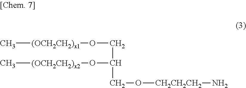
C[(OCH2CH2)x1]OCC(O[(OCH2CH2)x2]C)CO[CH2CH2CH2]N
